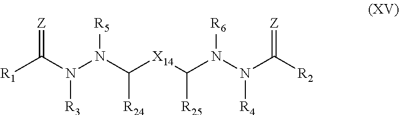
[R1]C(N(N(C([X14]C(N(N([R4])C(=[Z])[R2])[R6])[R25])[R24])[R5])[R3])=[Z]
